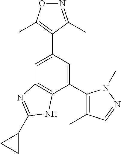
C1=C(C2=C(C)ON=C2C)C=C(C2=C(C)C=NN2C)C2=C1N=C(C1CC1)N2
